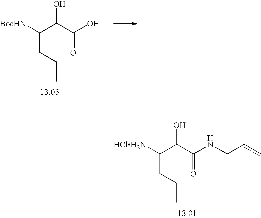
C(C(C(NCC=C)=O)O)([HClH2N])CCC.C(CCC)(C(C(=O)O)O)[BocHN]
